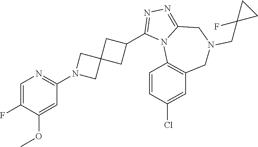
C1(F)=CN=C(N2CC3(C2)CC(C2=NN=C4N2C2=C(CN(CC5(F)CC5)C4)C=C(Cl)C=C2)C3)C=C1OC
